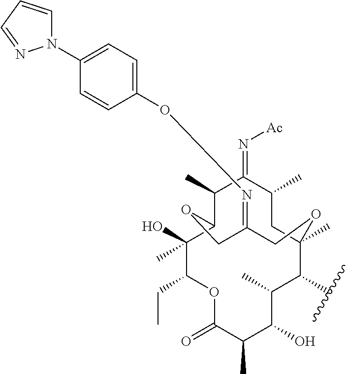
C1(O)(C)C(CC)OC(=O)C(C)C(O)C(C)C(C)C2(C)CC(C)C(=N[Ac])C(C)C1OCC(=NOC1=CC=C(N3C=CC=N3)C=C1)CO2
